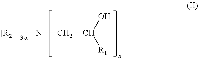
N([[R2])CC(O)[R1]
